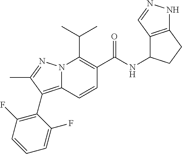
CC(C)C1=C(C(NC2C3=C(CC2)NN=C3)=O)C=CC2=C(C3=C(F)C=CC=C3F)C(C)=NN12
